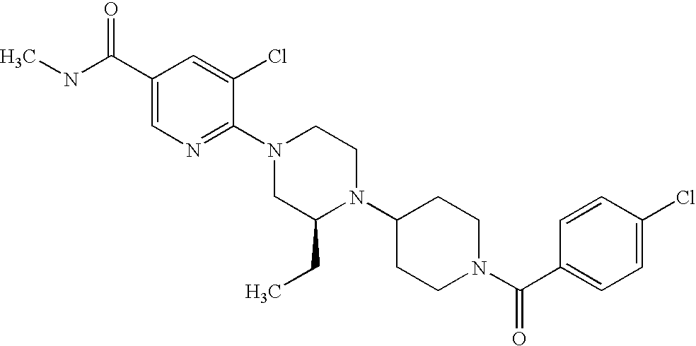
C1(Cl)=CC=C(C(N2CCC(N3C(CC)CN(C4=NC=C(C(NC)=O)C=C4Cl)CC3)CC2)=O)C=C1
